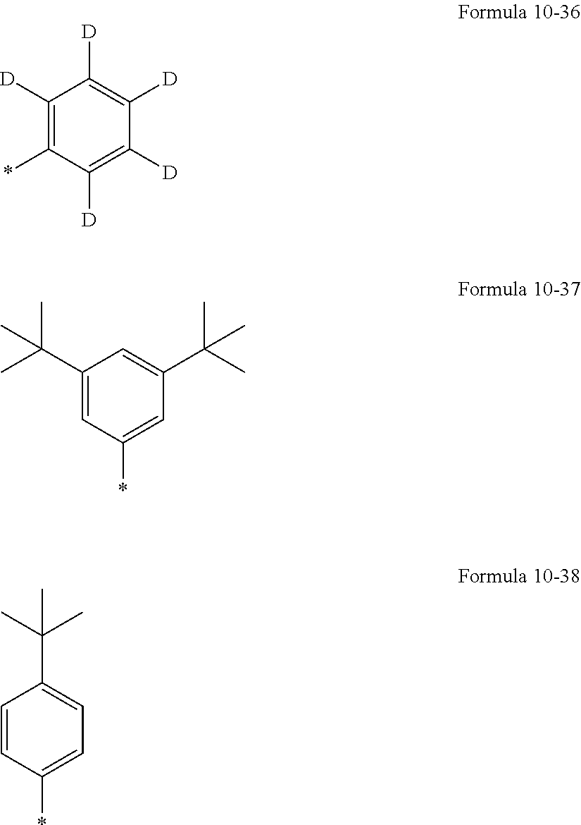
C1([D])=C(*)C([D])=C([D])C([D])=C1[D].C1(C(C)(C)C)=CC(*)=CC(C(C)(C)C)=C1.C1=CC(*)=CC=C1C(C)(C)C
